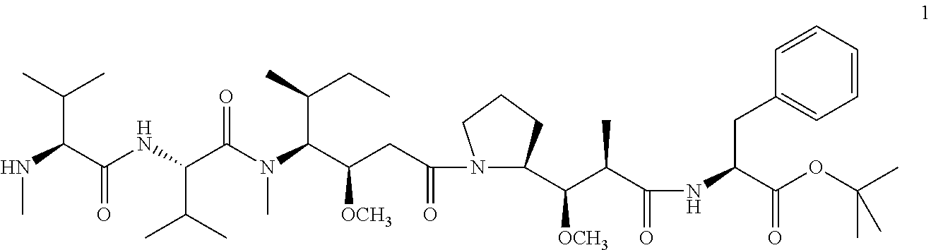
N(C(C(NC(C(N(C(C(CC(=O)N1C(C(C(C(=O)NC(C(OC(C)(C)C)=O)CC2=CC=CC=C2)C)[OCH3])CCC1)[OCH3])C(C)CC)C)=O)C(C)C)=O)C(C)C)C
